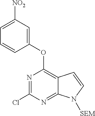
ClC1=NC(OC2=CC([NO2])=CC=C2)=C2C(=N1)N([SEM])C=C2
